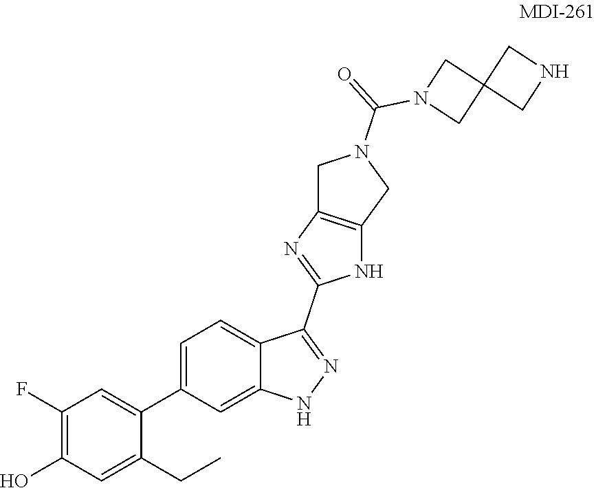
C1(F)=C(O)C=C(CC)C(C2=CC=C3C(=C2)NN=C3C2=NC3=C(N2)CN(C(=O)N2CC4(C2)CNC4)C3)=C1
